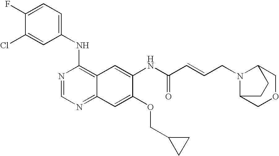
ClC1=CC(NC2=C3C(=NC=N2)C=C(OCC2CC2)C(NC(C=CCN2C4COCC2CC4)=O)=C3)=CC=C1F
